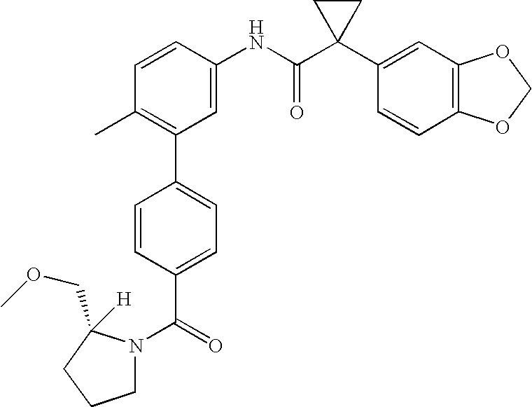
C1=CC(NC(C2(C3=CC4=C(C=C3)OCO4)CC2)=O)=CC(C2=CC=C(C(=O)N3CCCC3(COC)[H])C=C2)=C1C
